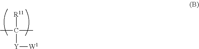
CC([R11])(C)[Y][W1]
